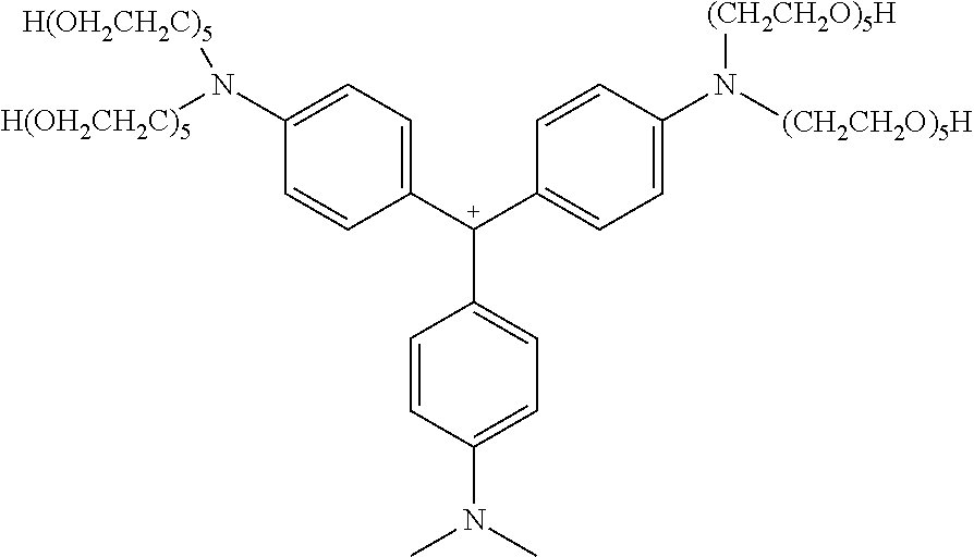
C1([C+](C2=CC=C(N([(CH2CH2O)5H])[(CH2CH2O)5H])C=C2)C2=CC=C(N(C)C)C=C2)=CC=C(N([H(OH2CH2C)5])[H(OH2CH2C)5])C=C1
